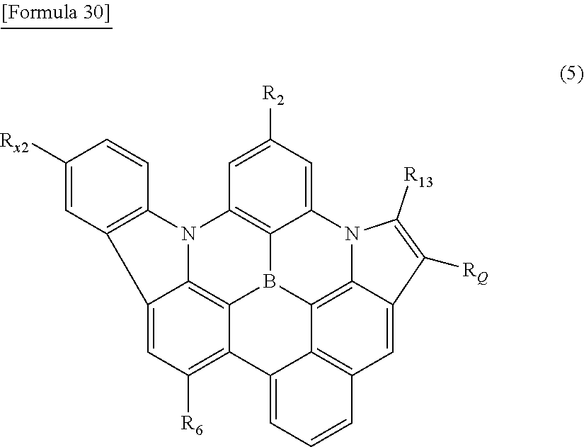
C1([Rx2])=CC2=C(C=C1)N1C3=C4B5C6=C1C2=CC([R6])=C6C1=CC=CC2=C1C5=C1C(=C2)C([RQ])=C([R13])N1C4=CC([R2])=C3
